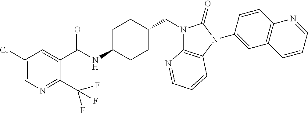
C1(Cl)=CN=C(C(F)(F)F)C(C(NC2CCC(CN3C4=C(N(C5=CC6=C(C=C5)N=CC=C6)C3=O)C=CC=N4)CC2)=O)=C1
